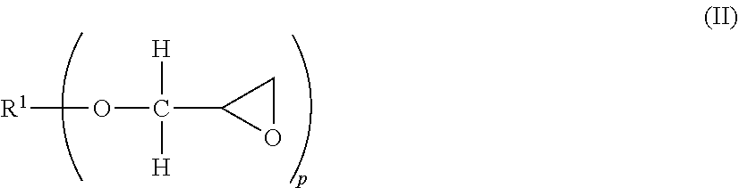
O1CC1C(O[R1])([H])[H]
